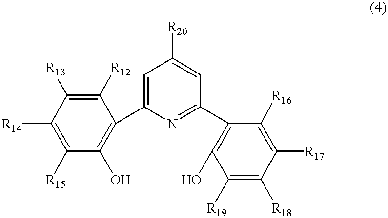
C1([R15])=C([R14])C([R13])=C([R12])C(C2=CC([R20])=CC(C3=C(O)C([R19])=C([R18])C([R17])=C3[R16])=N2)=C1O
